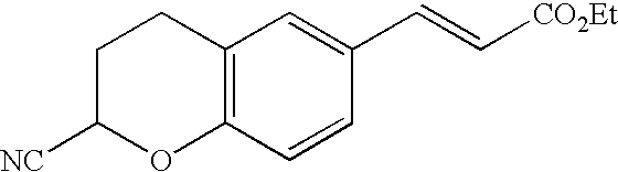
C12=C(C=CC(C=C[CO2Et])=C1)OC([NC])CC2
